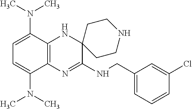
C12=C(N=C(NCC3=CC=CC(Cl)=C3)C3(N1)CCNCC3)C(N(C)C)=CC=C2N(C)C
